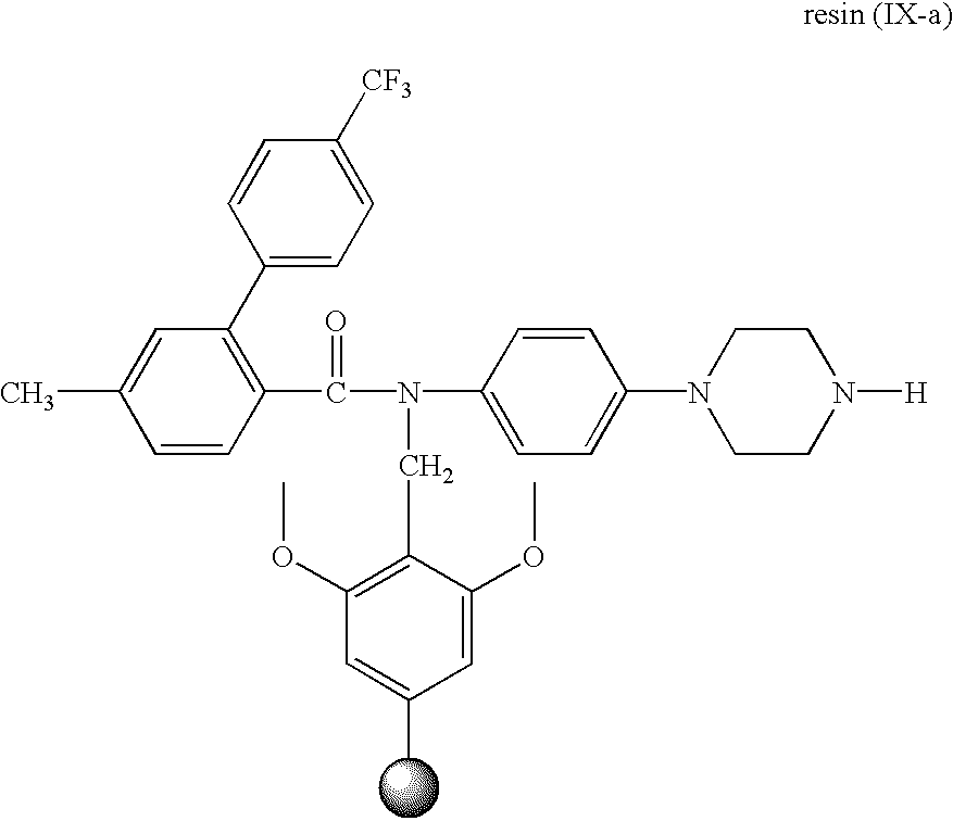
C1([CF3])=CC=C(C2=C(C(=O)N(CC3=C(OC)C=C(C)C=C3OC)C3=CC=C(N4CCN([H])CC4)C=C3)C=CC(C)=C2)C=C1
